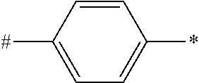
C1=CC([#])=CC=C1*
